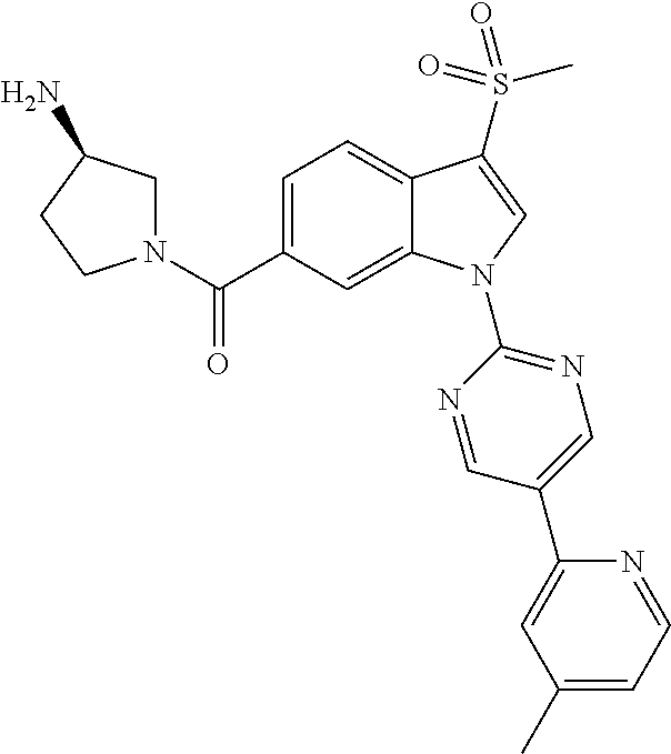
C(C1=CC=C2C(=C1)N(C1=NC=C(C3=CC(C)=CC=N3)C=N1)C=C2S(C)(=O)=O)(=O)N1CC(N)CC1
